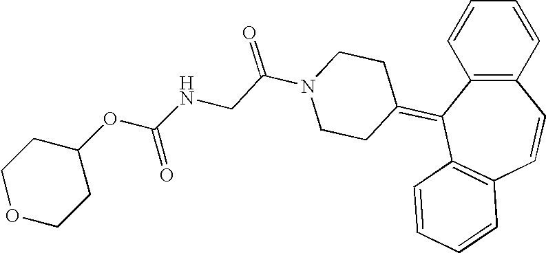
C1=CC=CC2=C1C(=C1CCN(C(=O)CNC(OC3CCOCC3)=O)CC1)C1=C(C=C2)C=CC=C1
